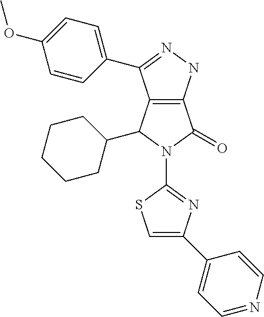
C12=C(NN=C1C1=CC=C(OC)C=C1)C(=O)N(C1=NC(C3=CC=NC=C3)=CS1)C2C1CCCCC1
